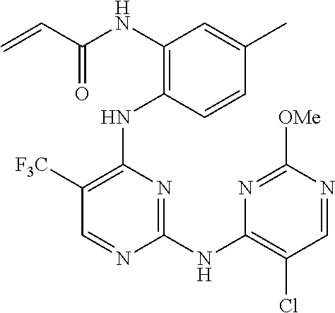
N(C1=C(NC2=C([F3C])C=NC(NC3=C(Cl)C=NC([OMe])=N3)=N2)C=CC(C)=C1)C(C=C)=O
